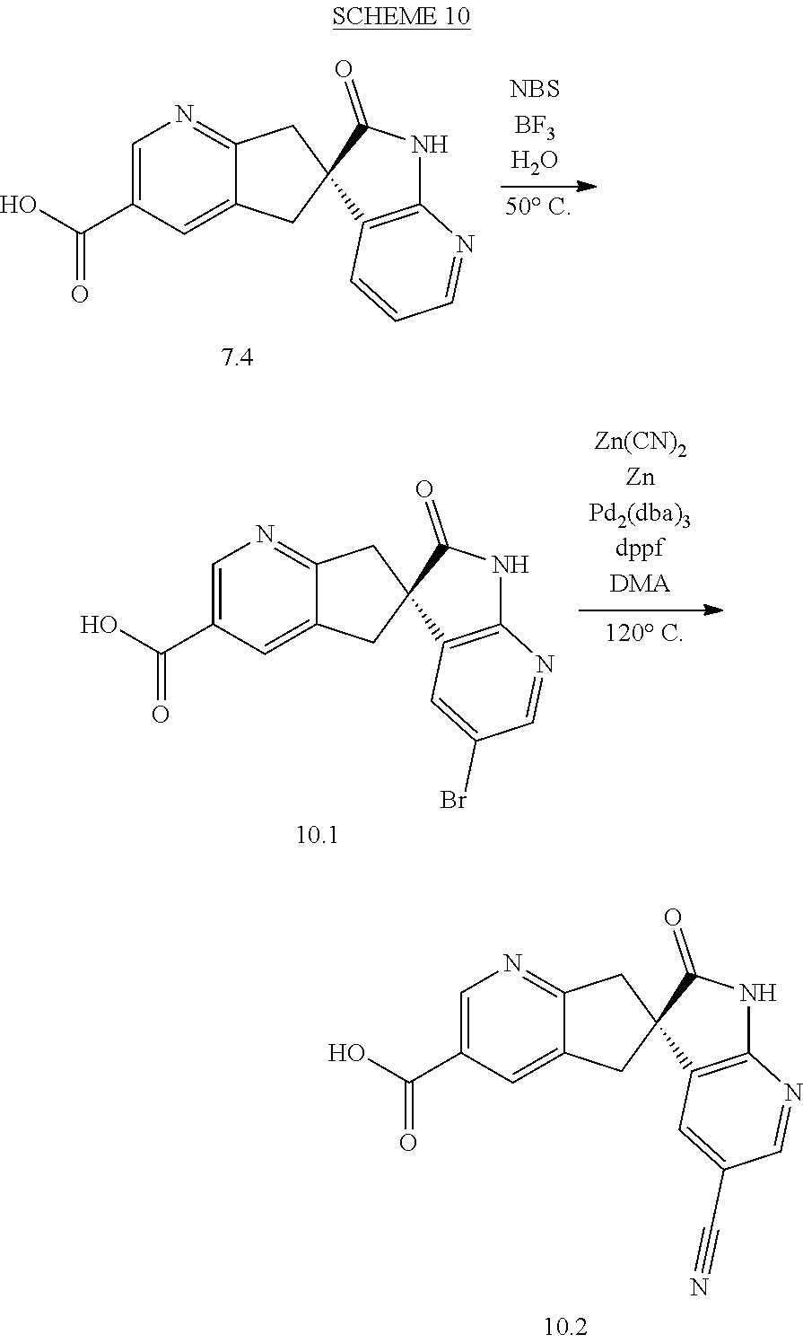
C1=C(C(=O)O)C=C2C(=N1)CC1(C2)C2=C(NC1=O)N=CC=C2.C1=C(C(=O)O)C=C2C(=N1)CC1(C2)C2=C(NC1=O)N=CC(Br)=C2.C1=C(C(=O)O)C=C2C(=N1)CC1(C2)C2=C(NC1=O)N=CC(C#N)=C2
